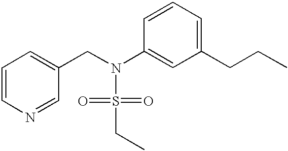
C1=CN=CC(CN(S(=O)(=O)CC)C2=CC(CCC)=CC=C2)=C1
